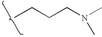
C(CC)CN(C)C
